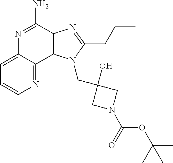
C1=CN=C2C(=C1)N=C(N)C1=C2N(CC2(O)CN(C(=O)OC(C)(C)C)C2)C(CCC)=N1
